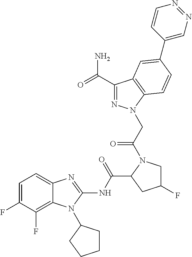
C1(F)=CC=C2C(=C1F)N(C1CCCC1)C(NC(C1CC(F)CN1C(CN1N=C(C(=O)N)C3=C1C=CC(C1=CN=NC=C1)=C3)=O)=O)=N2
